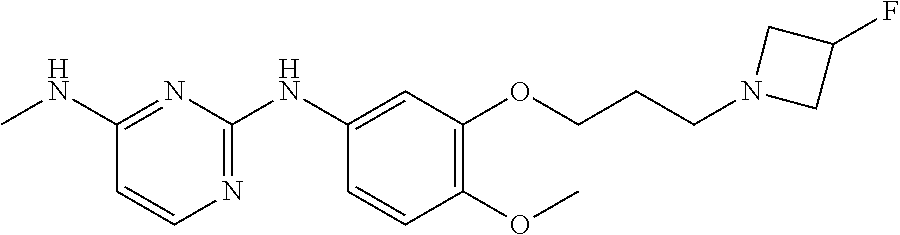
CNC1=NC(NC2=CC(OCCCN3CC(F)C3)=C(OC)C=C2)=NC=C1
